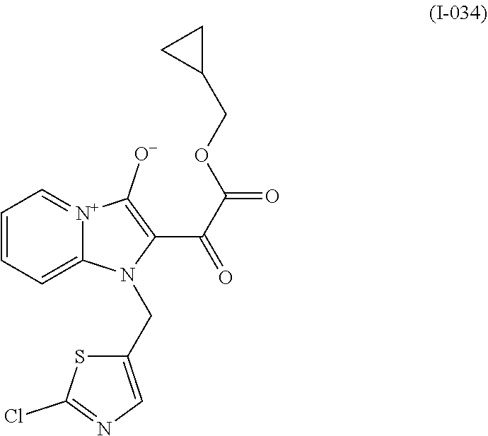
C1=CC=C2[N+](=C1)C([O-])=C(C(C(=O)OCC1CC1)=O)N2CC1=CN=C(Cl)S1
